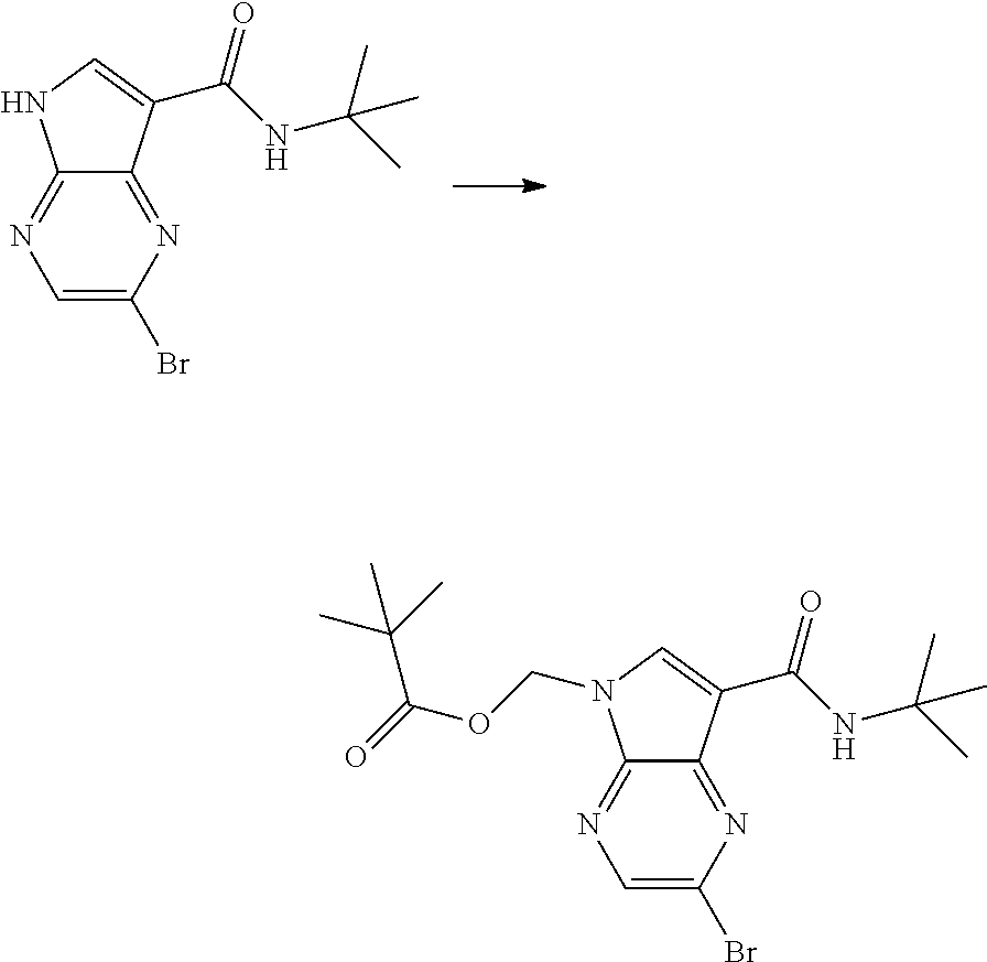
C1=C(Br)N=C2C(=N1)NC=C2C(NC(C)(C)C)=O.C1=C(Br)N=C2C(=N1)N(COC(=O)C(C)(C)C)C=C2C(NC(C)(C)C)=O
